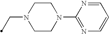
C1CN(CC)CCN1C1=NC=CC=N1
